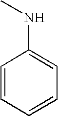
N(C1=CC=CC=C1)C
